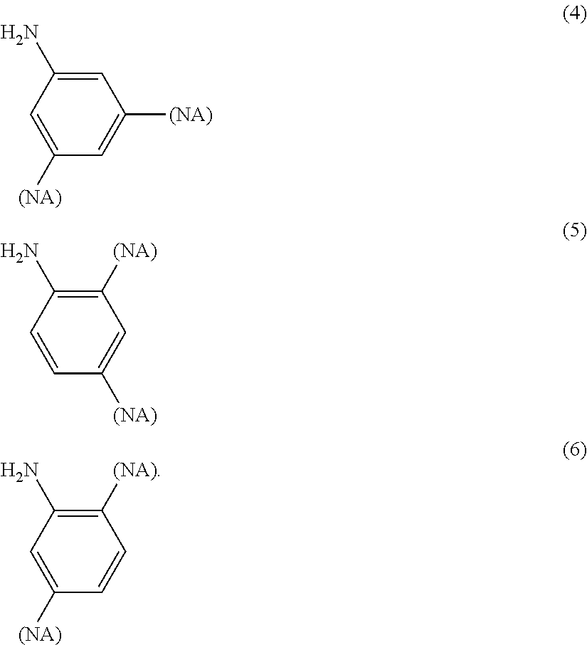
C1=C(N)C=C([(NA)])C=C1[(NA)].C1([(NA)])=C(N)C=CC([(NA)])=C1.C1([(NA)])=C(N)C=C([(NA)])C=C1
